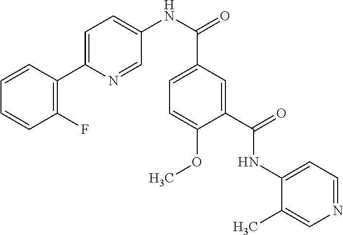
C1=CC=CC(F)=C1C1=CC=C(NC(C2=CC=C(OC)C(C(=O)NC3=CC=NC=C3C)=C2)=O)C=N1
